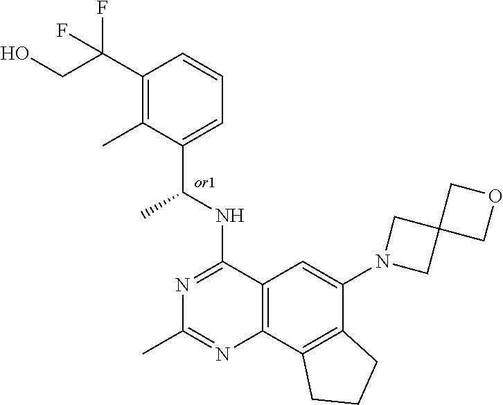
C12=C(C3=C(C(N4CC5(C4)COC5)=C1)CCC3)N=C(C)N=C2NC(C1=CC=CC(C(CO)(F)F)=C1C)C
